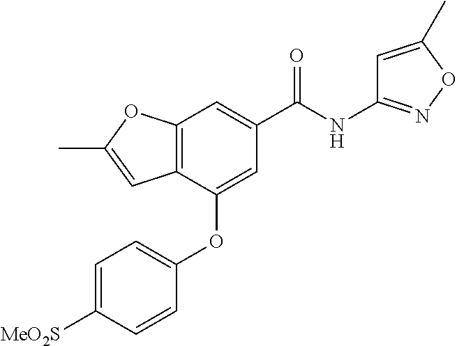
C12=C(C(OC3=CC=C([MeO2S])C=C3)=CC(C(NC3=NOC(C)=C3)=O)=C1)C=C(C)O2
